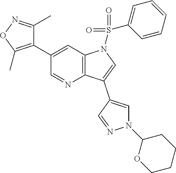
C12=C(C=C(C3=C(C)ON=C3C)C=N1)N(S(C1=CC=CC=C1)(=O)=O)C=C2C1=CN(C2OCCCC2)N=C1
